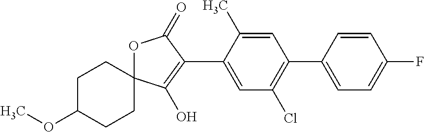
O1C2(C(O)=C(C3=CC(Cl)=C(C4=CC=C(F)C=C4)C=C3C)C1=O)CCC(OC)CC2
